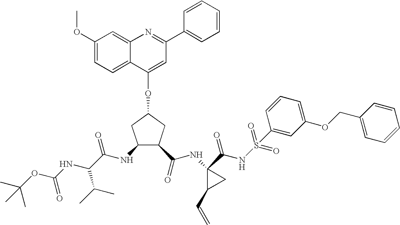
C1(OC)=CC=C2C(=C1)N=C(C1=CC=CC=C1)C=C2OC1CC(NC(C(NC(OC(C)(C)C)=O)C(C)C)=O)C(C(NC2(C(NS(C3=CC(OCC4=CC=CC=C4)=CC=C3)(=O)=O)=O)C(C=C)C2)=O)C1
